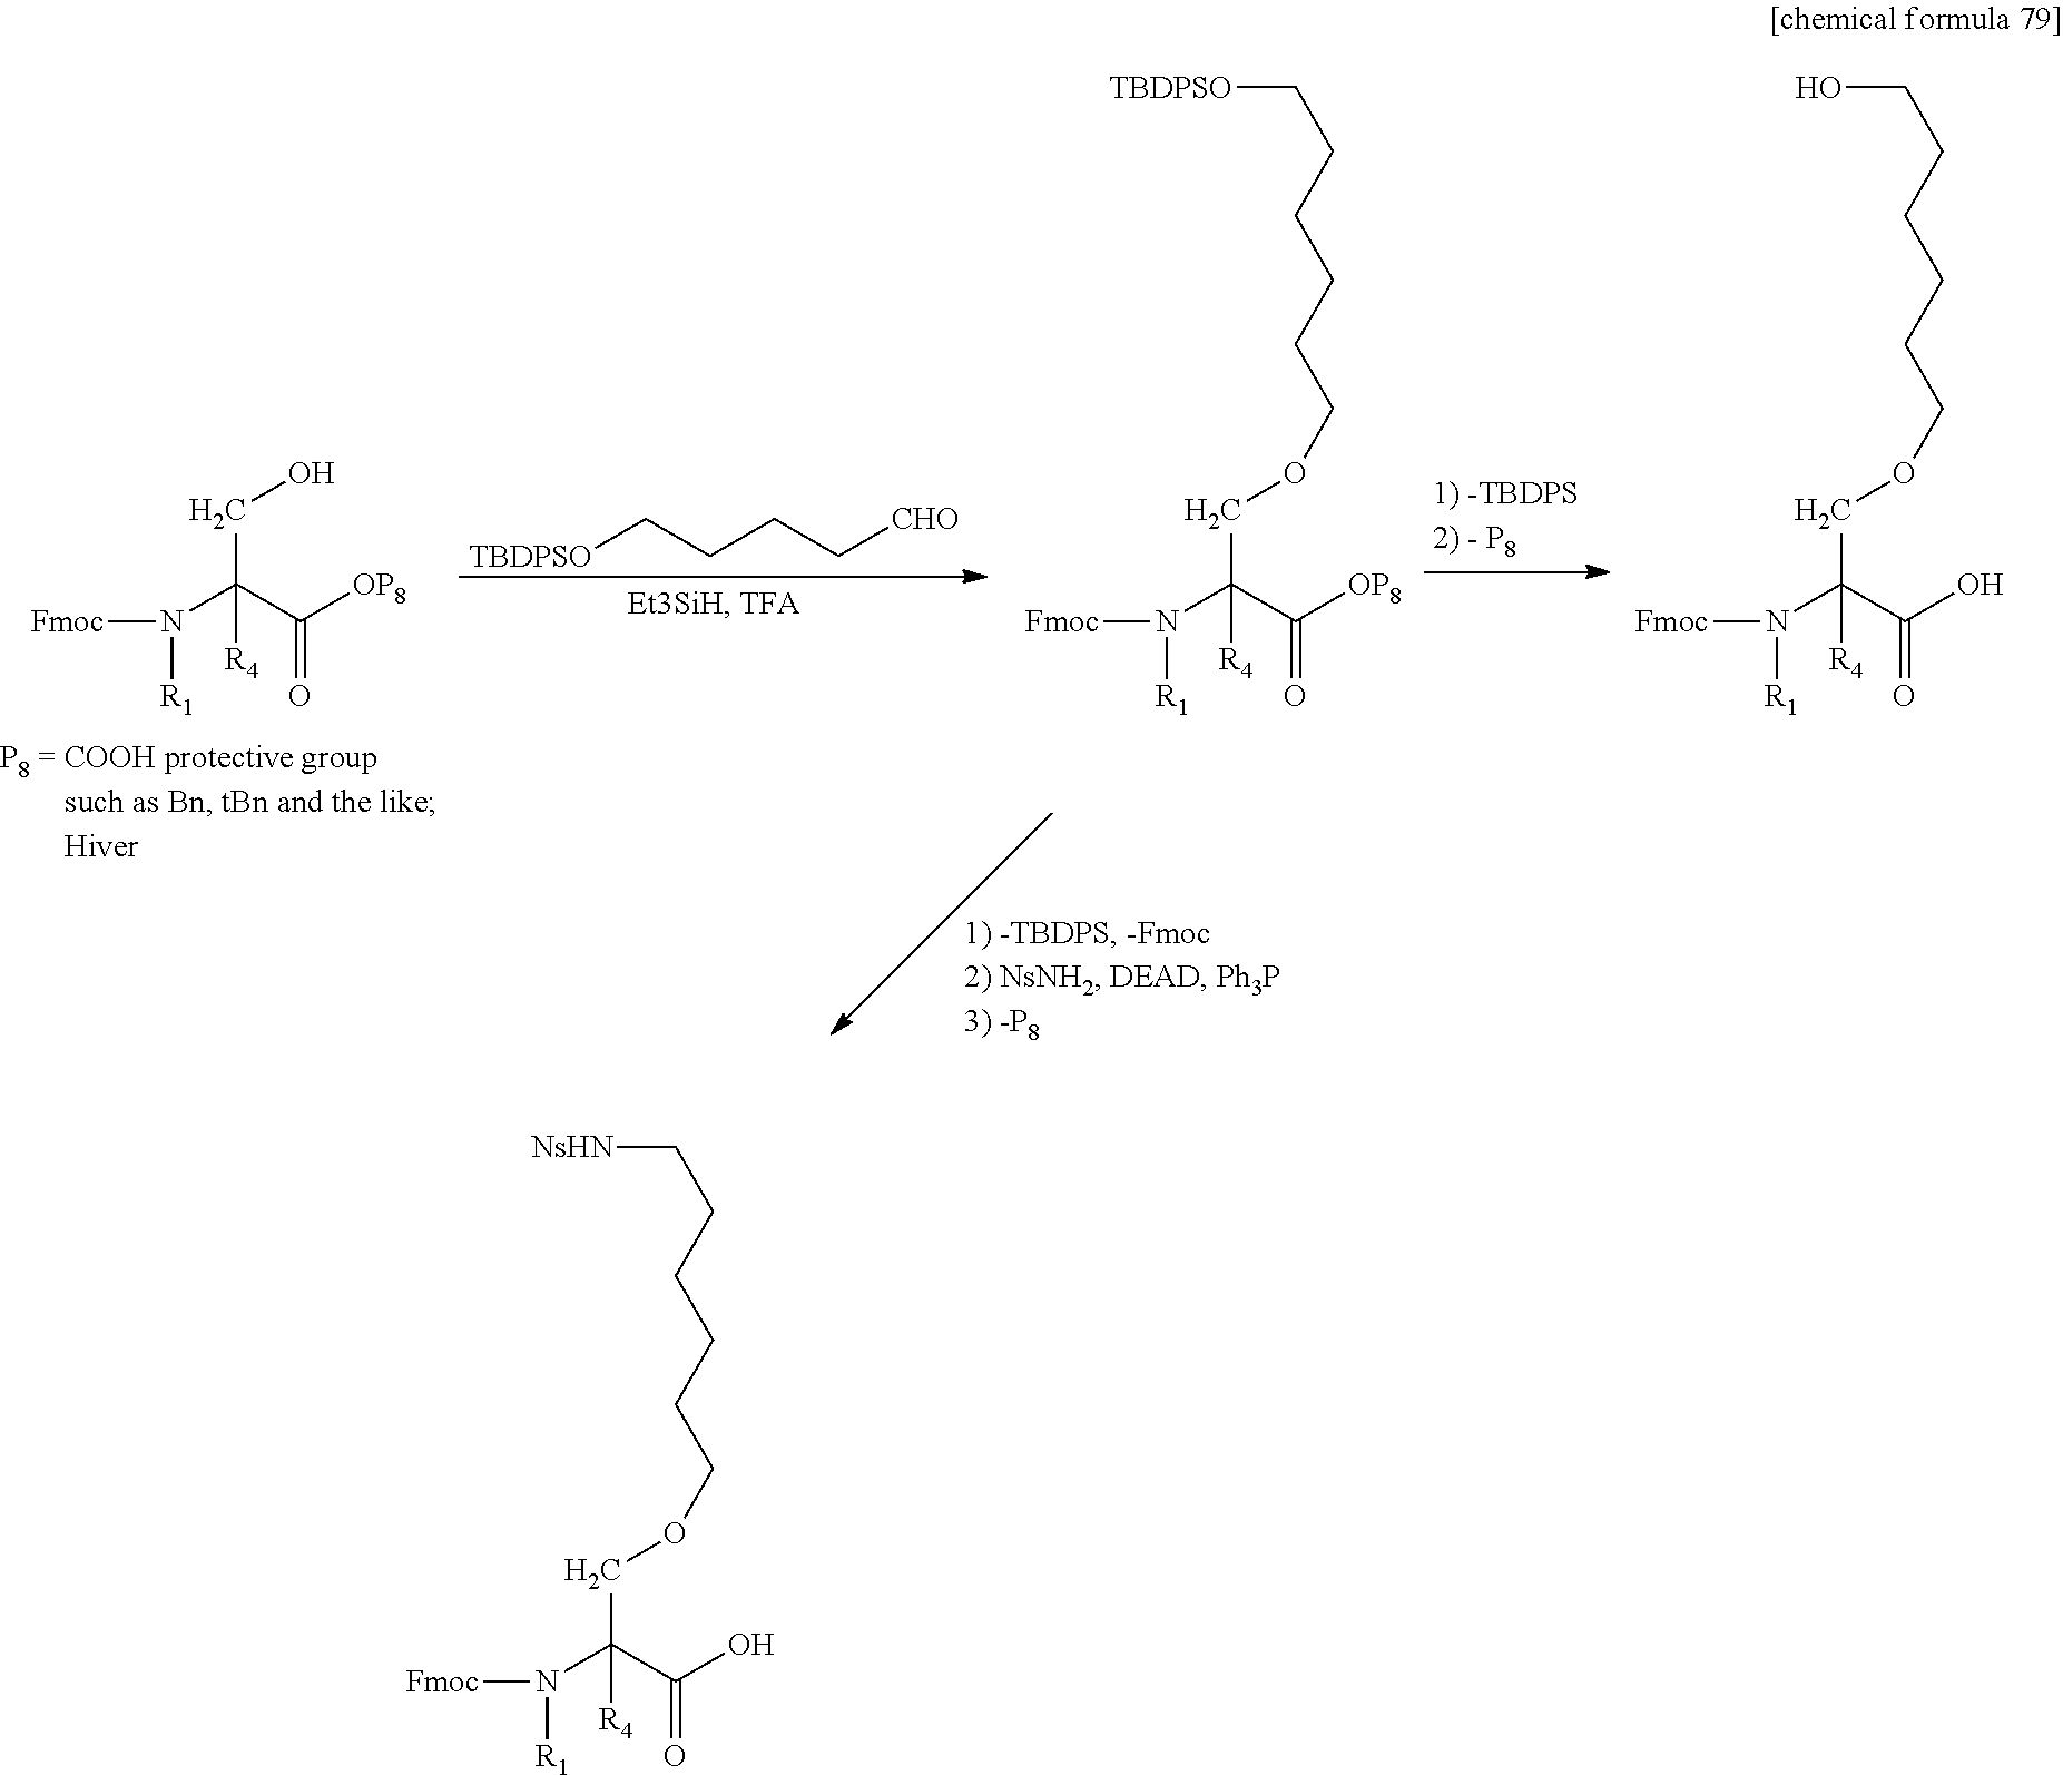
[Fmoc]N(C(C([OP8])=O)(CO)[R4])[R1].[TBDPSO]CCCC[CHO].[Fmoc]N(C(C([OP8])=O)(COCCCCCC[TBDPSO])[R4])[R1].[Fmoc]N(C(C(O)=O)(COCCCCCCO)[R4])[R1].[Fmoc]N(C(C(O)=O)(COCCCCCC[NsHN])[R4])[R1]
